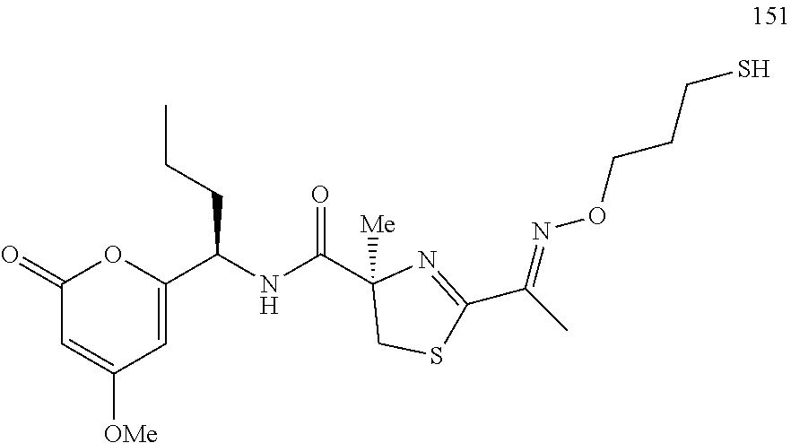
C1(=O)C=C([OMe])C=C(C(NC(C2([Me])CSC(C(C)=NOCCCS)=N2)=O)CCC)O1
